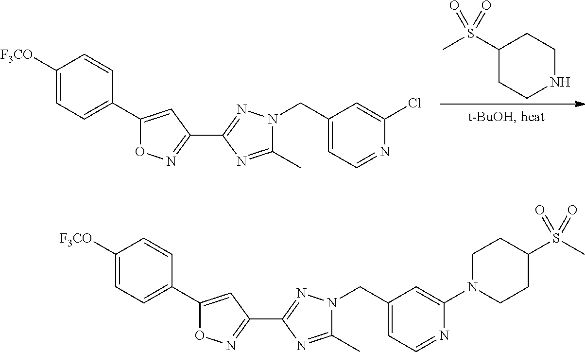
C1([F3CO])=CC=C(C2=CC(C3=NN(CC4=CC=NC(Cl)=C4)C(C)=N3)=NO2)C=C1.N1CCC(S(C)(=O)=O)CC1.C1([F3CO])=CC=C(C2=CC(C3=NN(CC4=CC=NC(N5CCC(S(C)(=O)=O)CC5)=C4)C(C)=N3)=NO2)C=C1
